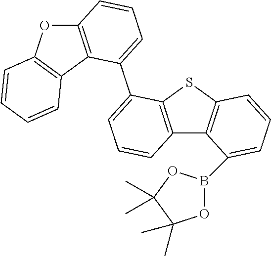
C12=C(SC3=C1C(B1OC(C)(C)C(C)(C)O1)=CC=C3)C(C1=CC=CC3=C1C1=C(O3)C=CC=C1)=CC=C2
